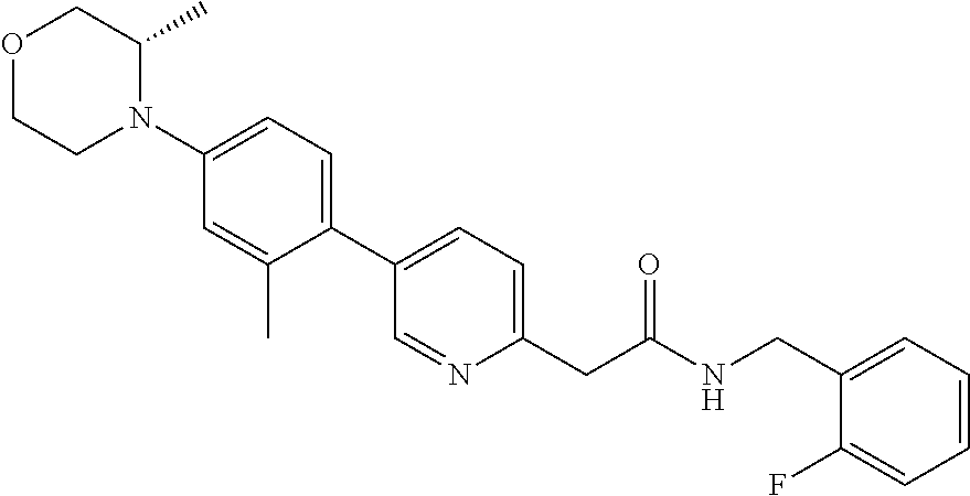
N1(C2=CC=C(C3=CC=C(CC(NCC4=CC=CC=C4F)=O)N=C3)C(C)=C2)C(C)COCC1
